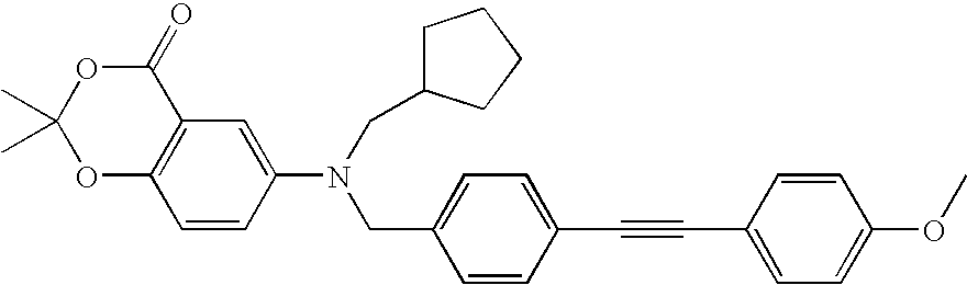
C1=CC(N(CC2=CC=C(C#CC3=CC=C(OC)C=C3)C=C2)CC2CCCC2)=CC2=C1OC(C)(C)OC2=O
